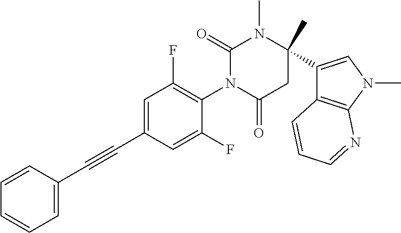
C1=CC=CC=C1C#CC1=CC(F)=C(N2C(=O)CC(C)(C3=CN(C)C4=C3C=CC=N4)N(C)C2=O)C(F)=C1
